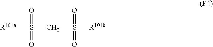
S([R101a])(CS([R101b])(=O)=O)(=O)=O
